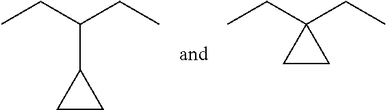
C1CC1C(CC)CC.C1(CC)(CC)CC1
